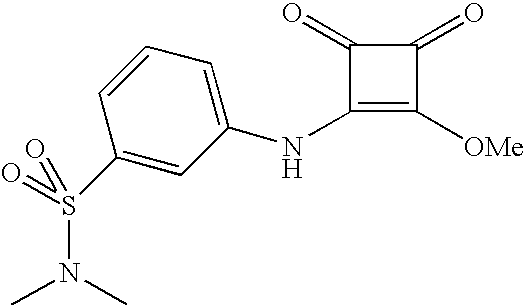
C1(NC2=CC=CC(S(N(C)C)(=O)=O)=C2)=C([OMe])C(=O)C1=O
